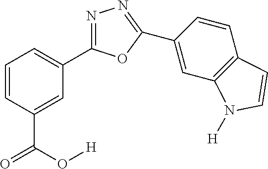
C1=CC(C(=O)O[H])=CC(C2=NN=C(C3=CC4=C(C=C3)C=CN4[H])O2)=C1
